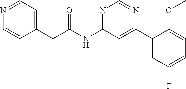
C1(CC(NC2=NC=NC(C3=CC(F)=CC=C3OC)=C2)=O)=CC=NC=C1
